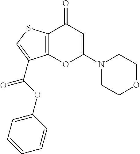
C12=C(C(=O)C=C(N3CCOCC3)O1)SC=C2C(OC1=CC=CC=C1)=O
